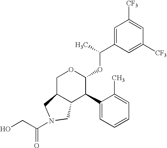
C1=C(C(C)OC2OCC3C(C2C2=CC=CC=C2C)CN(C(CO)=O)C3)C=C([CF3])C=C1[CF3]
